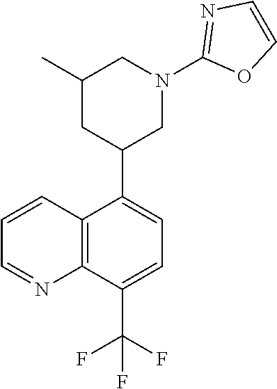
C1=CN=C(N2CC(C)CC(C3=CC=C(C(F)(F)F)C4=C3C=CC=N4)C2)O1
